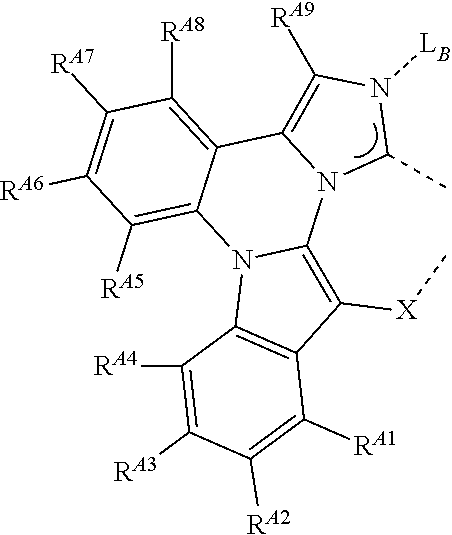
C1([RA7])=C([RA6])C([RA5])=C2C(=C1[RA8])C1=C([RA9])N([LB])C(C)N1C1=C([X]C)C3=C(N21)C([RA4])=C([RA3])C([RA2])=C3[RA1]
